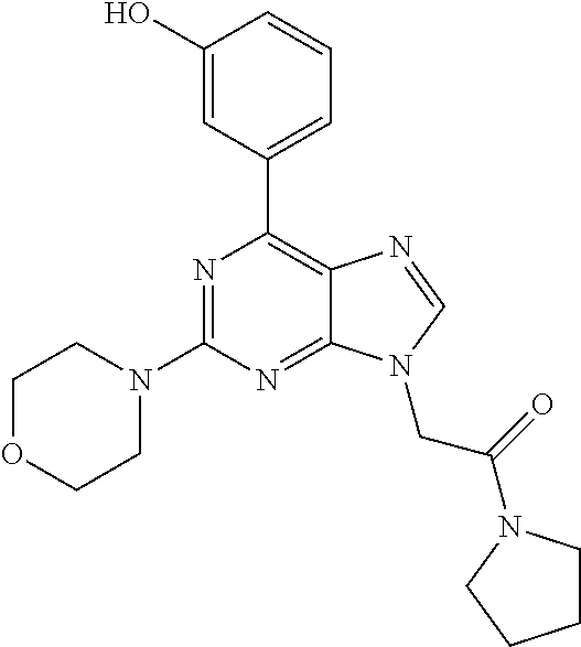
N1=C(N2CCOCC2)N=C2C(=C1C1=CC=CC(O)=C1)N=CN2CC(=O)N1CCCC1
